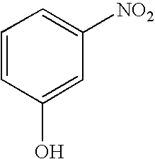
C1(O)=CC([NO2])=CC=C1
